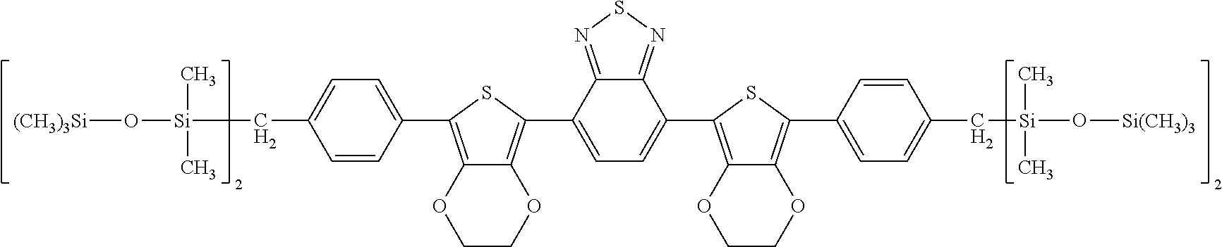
C12=NSN=C1C(C1=C3C(=C(C4=CC=C(C[Si](C)(C)O[Si(CH3)3])C=C4)S1)OCCO3)=CC=C2C1=C2OCCOC2=C(C2=CC=C(C[Si](C)(C)O[(CH3)3Si])C=C2)S1
